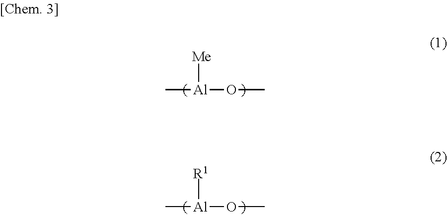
C[Al](OC)[Me].C[Al](OC)[R1]
